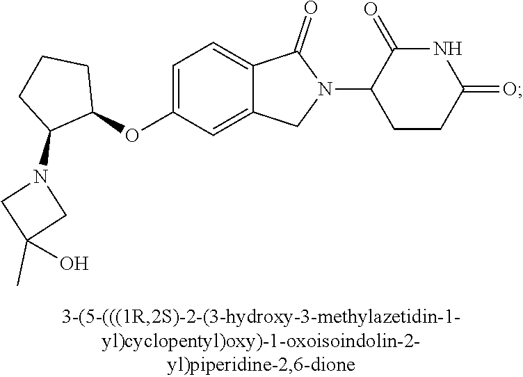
C1=C(OC2CCCC2N2CC(C)(O)C2)C=C2C(=C1)C(=O)N(C1CCC(=O)NC1=O)C2
